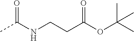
N(C(C)=O)CCC(OC(C)(C)C)=O
